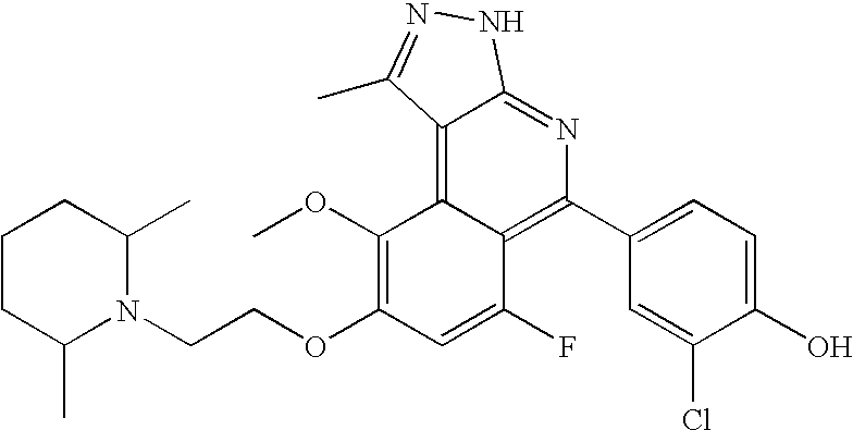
C1CC(C)N(CCOC2=C(OC)C3=C4C(=NC(C5=CC=C(O)C(Cl)=C5)=C3C(F)=C2)NN=C4C)C(C)C1
